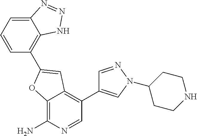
C1=CC=C2C(=C1C1=CC3=C(C4=CN(C5CCNCC5)N=C4)C=NC(N)=C3O1)NN=N2
